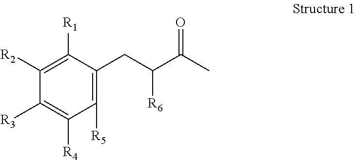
C1([R5])=C(CC(C(C)=O)[R6])C([R1])=C([R2])C([R3])=C1[R4]
